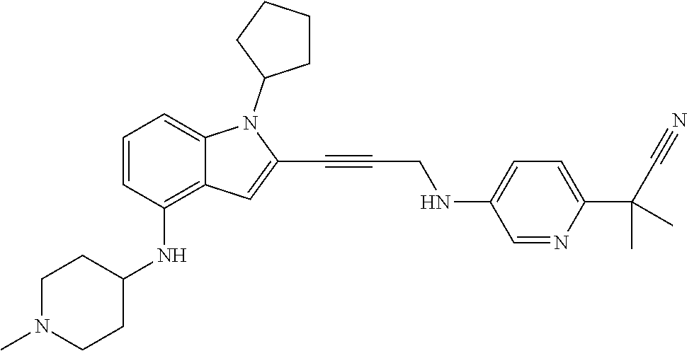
C1=NC(C(C#N)(C)C)=CC=C1NCC#CC1=CC2=C(NC3CCN(C)CC3)C=CC=C2N1C1CCCC1
